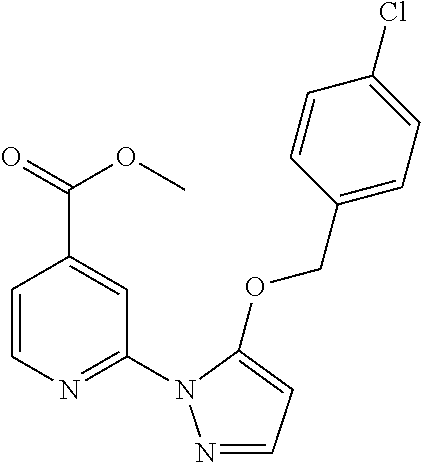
C(C1=CC(N2N=CC=C2OCC2=CC=C(Cl)C=C2)=NC=C1)(=O)OC
